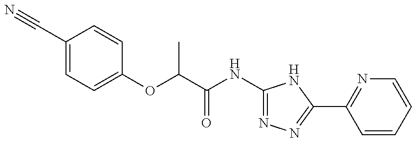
C1(NC(=O)C(C)OC2=CC=C(C#N)C=C2)=NN=C(C2=NC=CC=C2)N1
